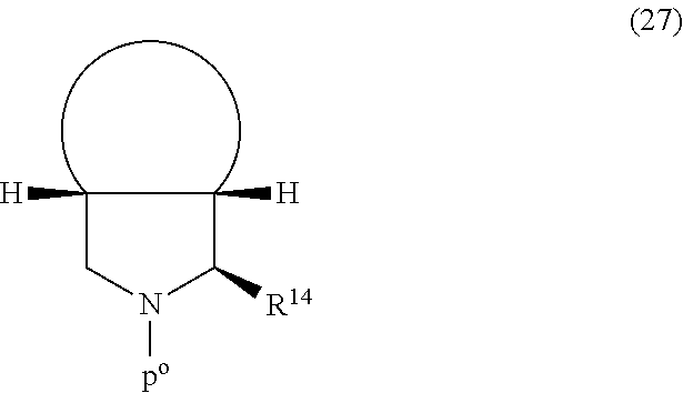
C1([H])CN([po])C([R14])C1[H]
